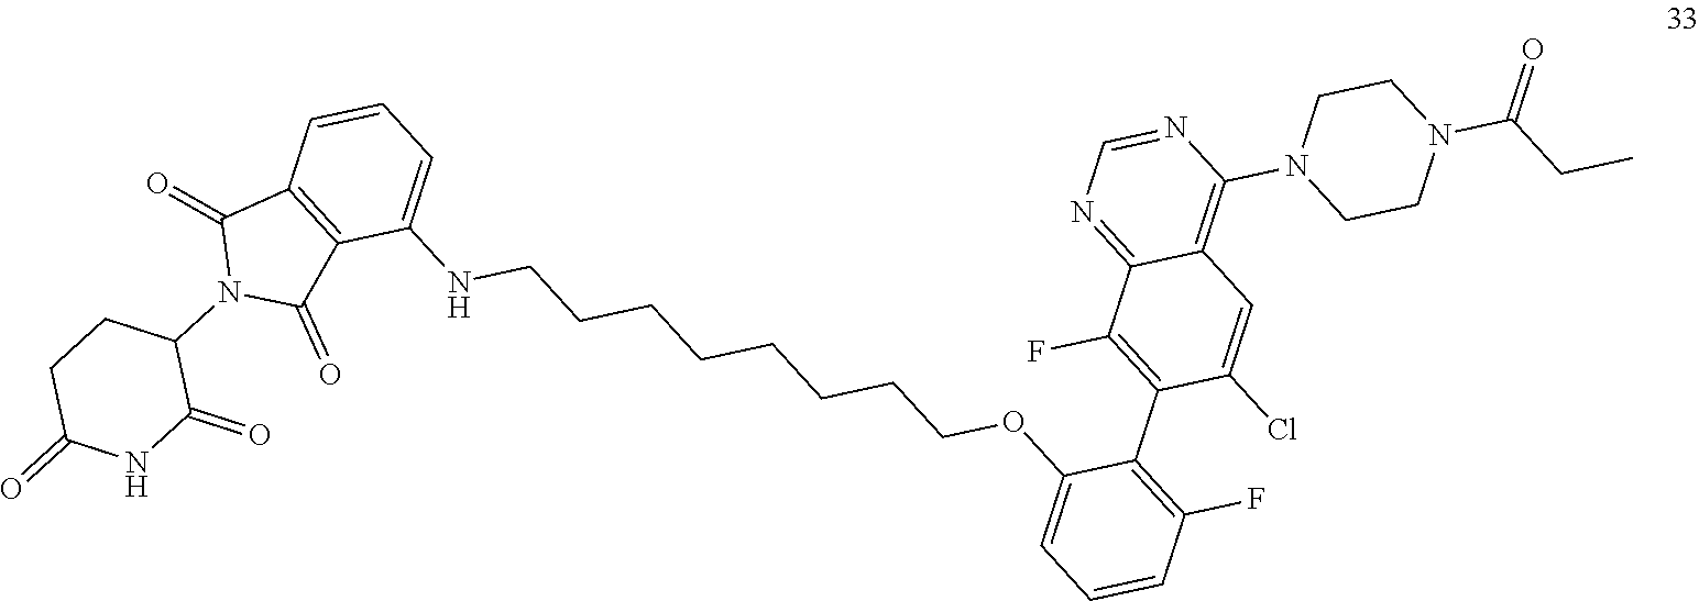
C(CCCCCCOC1=CC=CC(F)=C1C1=C(F)C2=NC=NC(N3CCN(C(CC)=O)CC3)=C2C=C1Cl)CNC1=CC=CC2=C1C(=O)N(C1CCC(=O)NC1=O)C2=O
